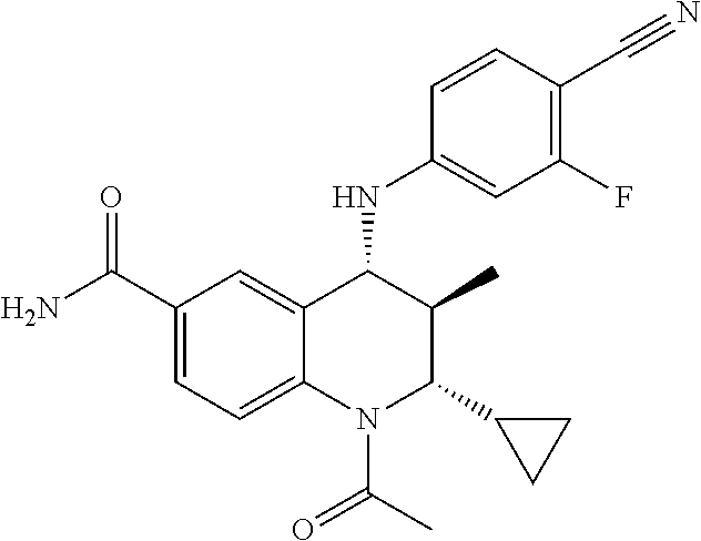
C1(C(N)=O)=CC=C2C(=C1)C(NC1=CC(F)=C(C#N)C=C1)C(C)C(C1CC1)N2C(C)=O
